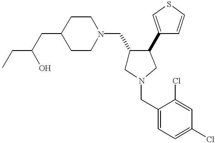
C1(CN2CCC(CC(CC)O)CC2)CN(CC2=CC=C(Cl)C=C2Cl)CC1C1=CSC=C1
